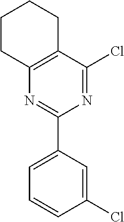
C12=C(C(Cl)=NC(C3=CC=CC(Cl)=C3)=N1)CCCC2
